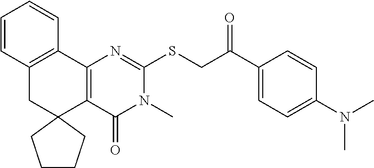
C12=C(C3=C(CC14CCCC4)C=CC=C3)N=C(SCC(C1=CC=C(N(C)C)C=C1)=O)N(C)C2=O
